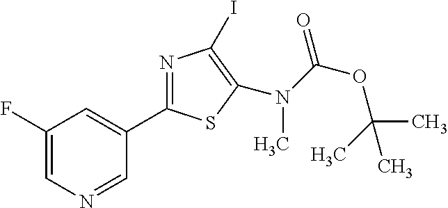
C1(C2=NC(I)=C(N(C(=O)OC(C)(C)C)C)S2)=CC(F)=CN=C1
